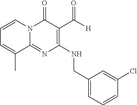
C1=CN2C(=NC(NCC3=CC=CC(Cl)=C3)=C(C([H])=O)C2=O)C(C)=C1
